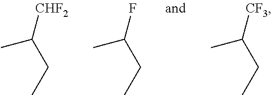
CC(CC)[CHF2].CC(CC)F.CC(CC)[CF3]
